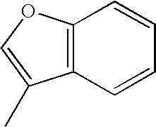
C12=C(OC=C1C)C=CC=C2
